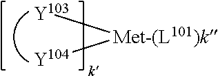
[Met-(L101)k]([Y104])[Y103]
